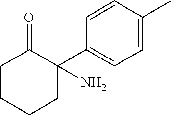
C1CCCC(C2=CC=C(C)C=C2)(N)C1=O
